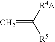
C=C([R4A])[R5]
